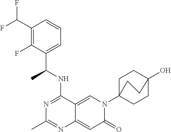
C12=CN(C34CCC(O)(CC3)CC4)C(=O)C=C1N=C(C)N=C2NC(C1=CC=CC(C(F)F)=C1F)C
